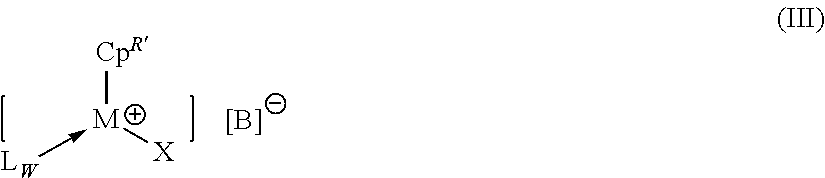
[LW]->[M]([X])[CpR].[B-]
